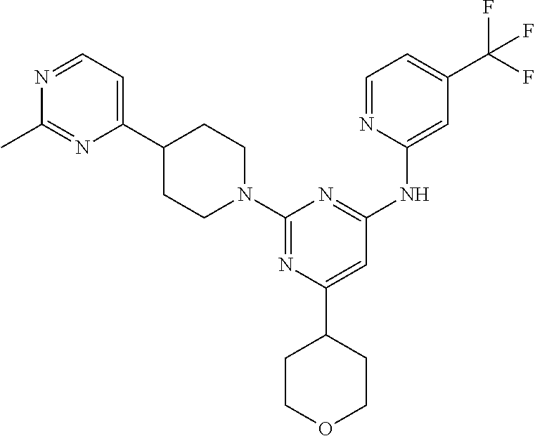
C1(C2CCOCC2)=CC(NC2=CC(C(F)(F)F)=CC=N2)=NC(N2CCC(C3=CC=NC(C)=N3)CC2)=N1
